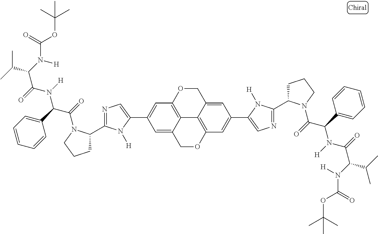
C12=C3OCC4=CC(C5=CN=C(C6CCCN6C(=O)C(C6=CC=CC=C6)N([H])C(=O)C(C(C)C)N([H])C(=O)OC(C)(C)C)N5[H])=CC(=C14)OCC2=CC(C1=CN=C(C2CCCN2C(=O)C(C2=CC=CC=C2)N([H])C(=O)C(N([H])C(=O)OC(C)(C)C)C(C)C)N1[H])=C3
